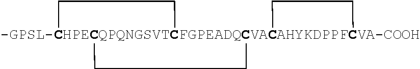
[-GPSL-CHPECQPQNGSVTCFGPEADQCVACAHYKDPPFCVA-COOH]123(CC1)(CC2)CC3
